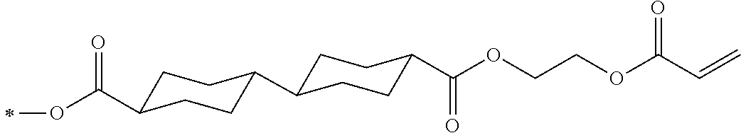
C1C(C(OC)=O)CCC(C2CCC(C(OCCOC(C=C)=O)=O)CC2)C1
